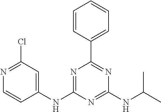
C1(NC2=NC(C3=CC=CC=C3)=NC(NC(C)C)=N2)=CC(Cl)=NC=C1
